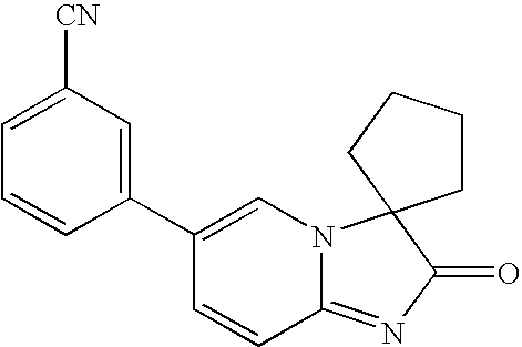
C1=C([CN])C=C(C2=CN3C(=NC(=O)C34CCCC4)C=C2)C=C1
